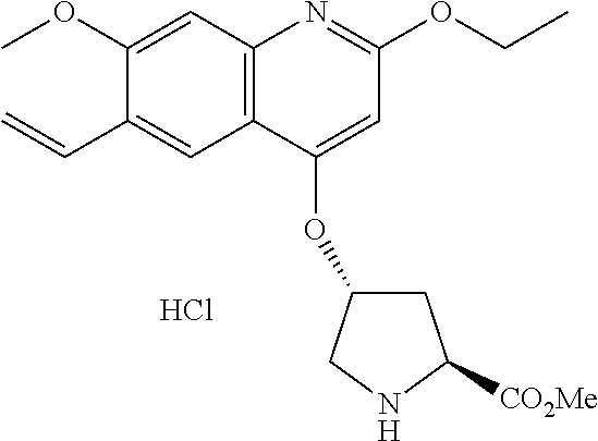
C1(OC)=CC2=C(C=C1C=C)C(OC1CC([CO2Me])NC1)=CC(OCC)=N2.Cl
